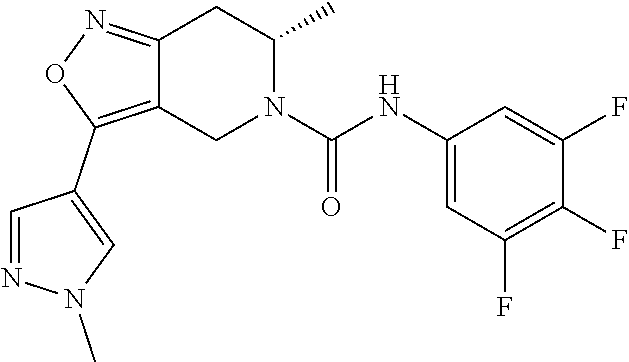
C12=NOC(C3=CN(C)N=C3)=C1CN(C(NC1=CC(F)=C(F)C(F)=C1)=O)C(C)C2
